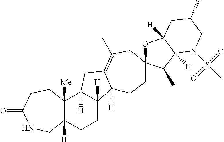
C12([H])C([Me])(C3([H])C([H])(CC1)C1([H])C(=C(C)CC4(CC1)OC1([H])C([H])(C4C)N(S(C)(=O)=O)CC(C)C1)C3)CCC(=O)NC2
